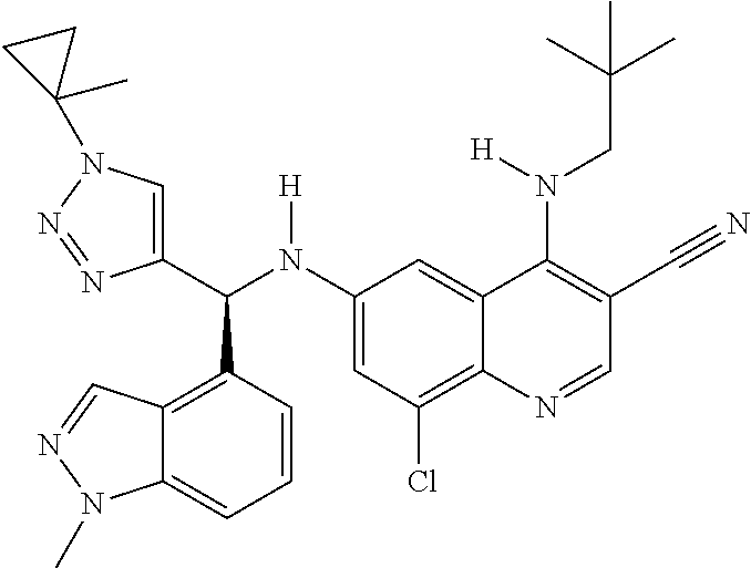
C1(N(C(C2=CN(C3(C)CC3)N=N2)C2=C3C(=CC=C2)N(C)N=C3)[H])=CC(Cl)=C2C(=C1)C(N(CC(C)(C)C)[H])=C(C#N)C=N2
